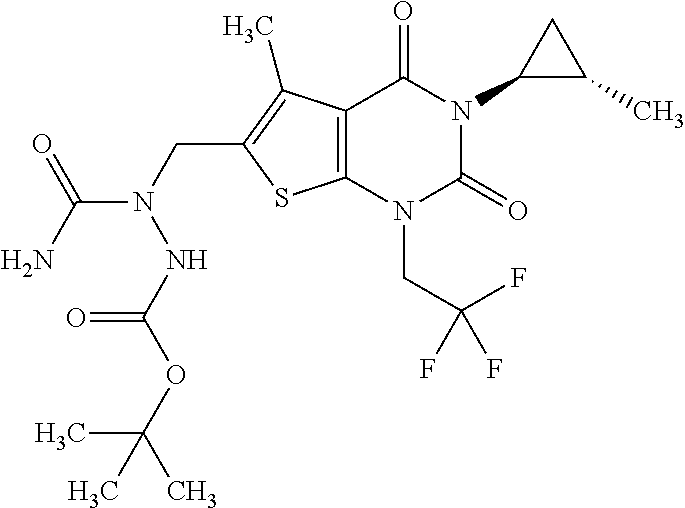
C12=C(N(CC(F)(F)F)C(=O)N(C3C(C)C3)C1=O)SC(CN(C(N)=O)NC(OC(C)(C)C)=O)=C2C
